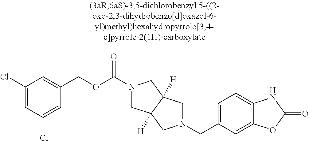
O(CC1=CC(Cl)=CC(Cl)=C1)C(N1CC2([H])C([H])(C1)CN(CC1=CC=C3C(=C1)OC(=O)N3)C2)=O
